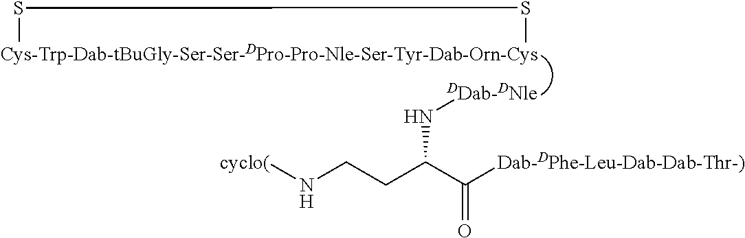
[Cys-Trp-Dab-tBuGly-Ser-Ser-DPro-Pro-Nle-Ser-Tyr-Dab-Orn-Cys]1SS1.[DDab-DNle]NC(CCN[cyclo(])C([Dab-DPhe-Leu-Dab-Dab-Thr-)])=O
